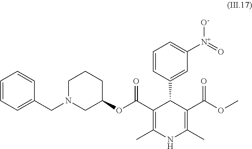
C1(C2=CC([N+](=O)[O-])=CC=C2)C(C(OC2CN(CC3=CC=CC=C3)CCC2)=O)=C(C)NC(C)=C1C(OC)=O
